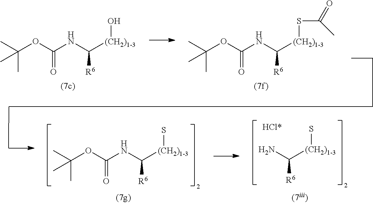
C(=O)(NC([R6])[(CH2)1-3]S)OC(C)(C)C.NC([R6])[(CH2)1-3]S.C(=O)(NC([R6])[(CH2)1-3]O)OC(C)(C)C.C(=O)(NC([R6])[(CH2)1-3]SC(C)=O)OC(C)(C)C
